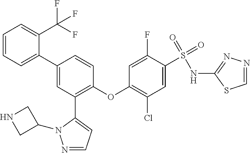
C1=CC=C(C2=CC(C3=CC=NN3C3CNC3)=C(OC3=C(Cl)C=C(S(=O)(=O)NC4=NN=CS4)C(F)=C3)C=C2)C(C(F)(F)F)=C1
